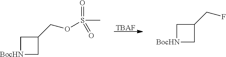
[TBAF].C1[BocHN]CC1CF.C1[BocHN]CC1COS(C)(=O)=O
